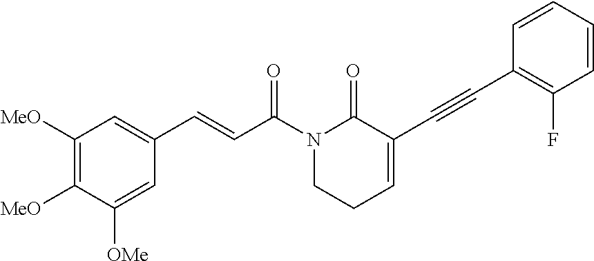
C1([MeO])=C([MeO])C([OMe])=CC(C=CC(N2CCC=C(C#CC3=C(F)C=CC=C3)C2=O)=O)=C1
